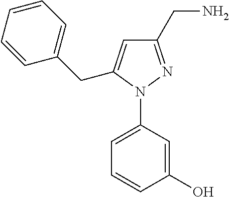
C1=C(N2N=C(CN)C=C2CC2=CC=CC=C2)C=C(O)C=C1
